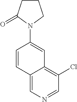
C12=CN=CC(Cl)=C1C=C(N1CCCC1=O)C=C2
